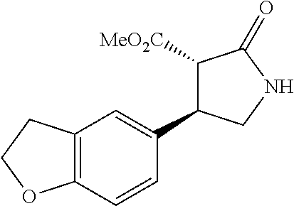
C12=C(C=C(C3C([MeO2C])C(=O)NC3)C=C1)CCO2
